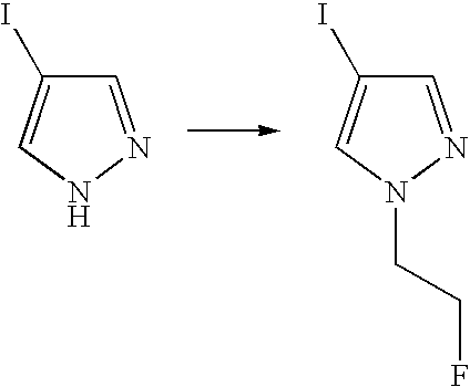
C1=NNC=C1I.C1=NN(CCF)C=C1I
